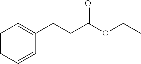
C(C(OCC)=O)CC1=CC=CC=C1
